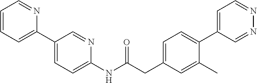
C1=CC=C(C2=CC=C(NC(CC3=CC=C(C4=CC=NN=C4)C(C)=C3)=O)N=C2)N=C1
